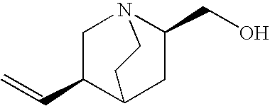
OCC1N2CC(C=C)C(C1)CC2
